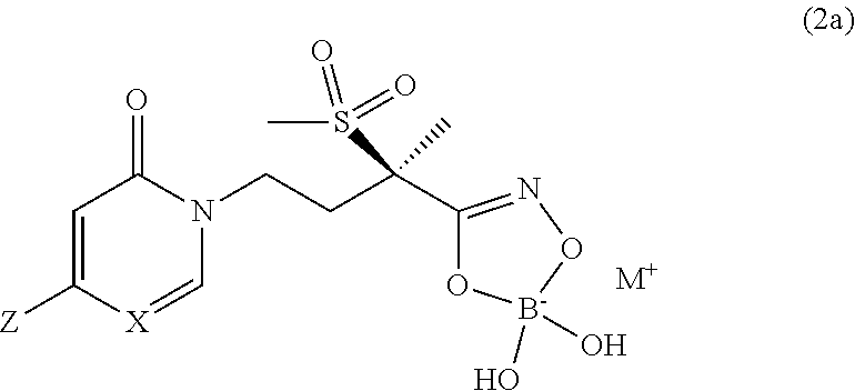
C1=C([Z])[X]=CN(CCC(C2=NO[B-](O)(O)O2)(C)S(C)(=O)=O)C1=O.[M+]
